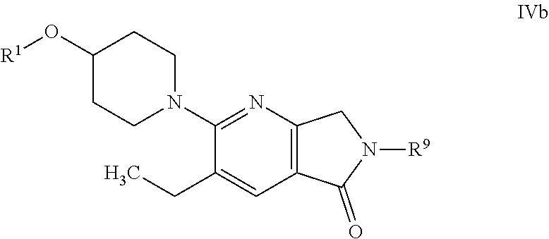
C12=C(N=C(N3CCC(O[R1])CC3)C(CC)=C1)CN([R9])C2=O
